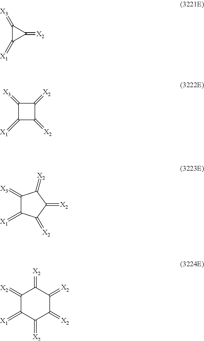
C1(=[X3])C(=[X1])C1=[X2].C1(=[X1])C(=[X2])C(=[X2])C1=[X3].C1(=[X3])C(=[X1])C(=[X2])C(=[X2])C1=[X2].C1(=[X2])C(=[X1])C(=[X2])C(=[X2])C(=[X2])C1=[X2]
